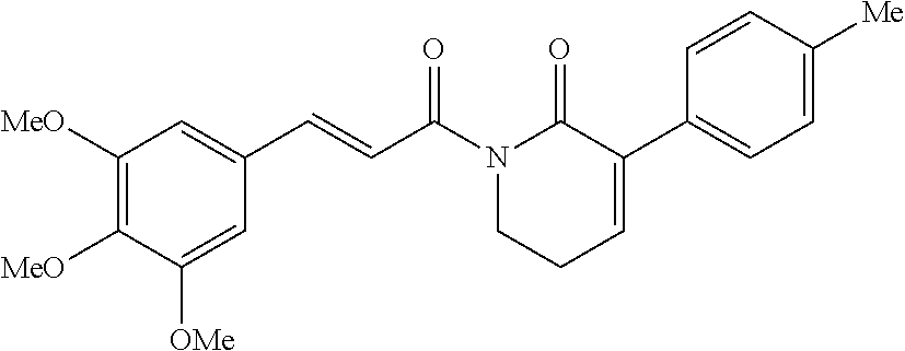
C1([MeO])=C([MeO])C([OMe])=CC(C=CC(N2CCC=C(C3=CC=C([Me])C=C3)C2=O)=O)=C1
